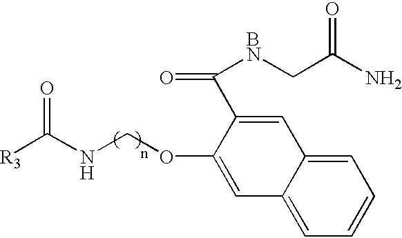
C1=C2C(=CC=C1)C=C(OCNC([R3])=O)C(C(=O)[BN]CC(N)=O)=C2
